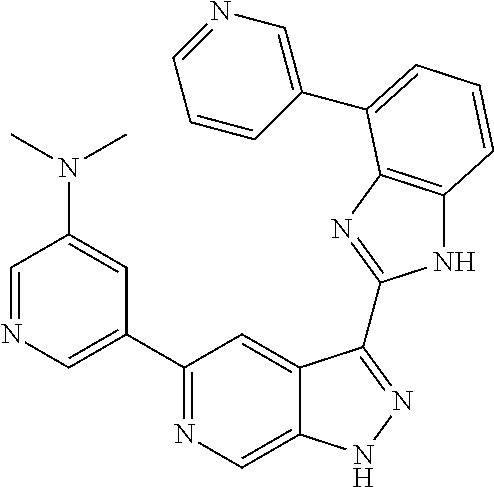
C1=NC=C(C2=NC=C3C(=C2)C(C2=NC4=C(N2)C=CC=C4C2=CN=CC=C2)=NN3)C=C1N(C)C
